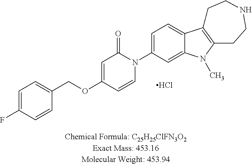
C1=C(N2C(=O)C=C(OCC3=CC=C(F)C=C3)C=C2)C=C2C(=C1)C1=C(N2C)CCNCC1.Cl
